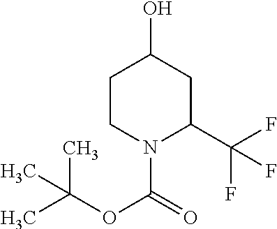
C1CN(C(=O)OC(C)(C)C)C(C(F)(F)F)CC1O
